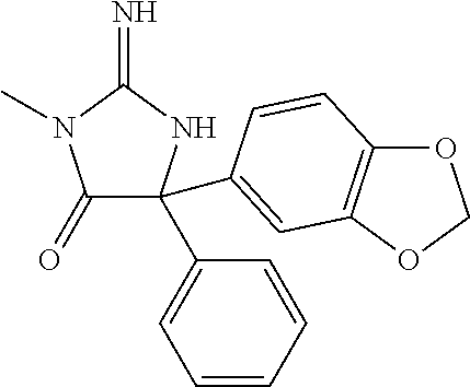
C1(=O)C(C2=CC=CC=C2)(C2=CC3=C(OCO3)C=C2)NC(=N)N1C
